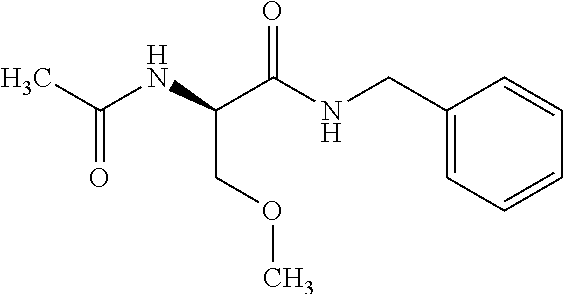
C1(CNC(C(NC(C)=O)COC)=O)=CC=CC=C1
